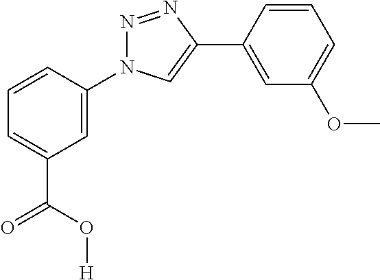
C1=CC(N2N=NC(C3=CC(OC)=CC=C3)=C2)=CC(C(=O)O[H])=C1
